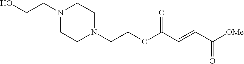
N1(CCO)CCN(CCOC(C=CC([OMe])=O)=O)CC1
